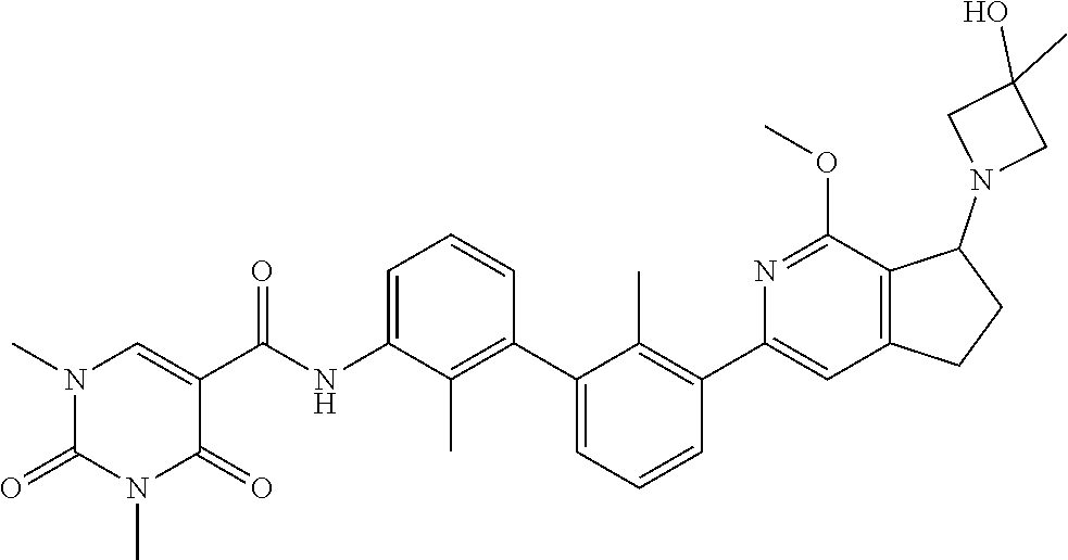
N1(C)C(=O)N(C)C=C(C(=O)NC2=CC=CC(C3=CC=CC(C4=CC5=C(C(N6CC(O)(C)C6)CC5)C(OC)=N4)=C3C)=C2C)C1=O
